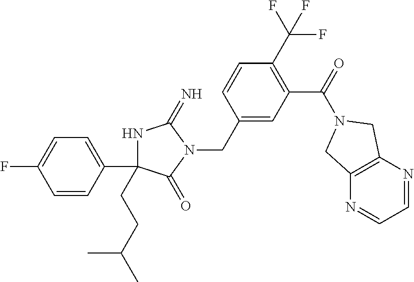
C1(C2=CC=C(F)C=C2)(CCC(C)C)NC(=N)N(CC2=CC(C(=O)N3CC4=C(N=CC=N4)C3)=C(C(F)(F)F)C=C2)C1=O
